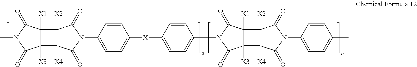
C12([X1])C([X3])(C3([X4])C1([X2])C(=O)N(C1=CC=C([X]C4=CC=C(N5C(=O)C6([X3])C7([X4])C([X2])(C6([X1])C5=O)C(=O)N(C5=CC=C(C)C=C5)C7=O)C=C4)C=C1)C3=O)C(=O)N(C)C2=O
